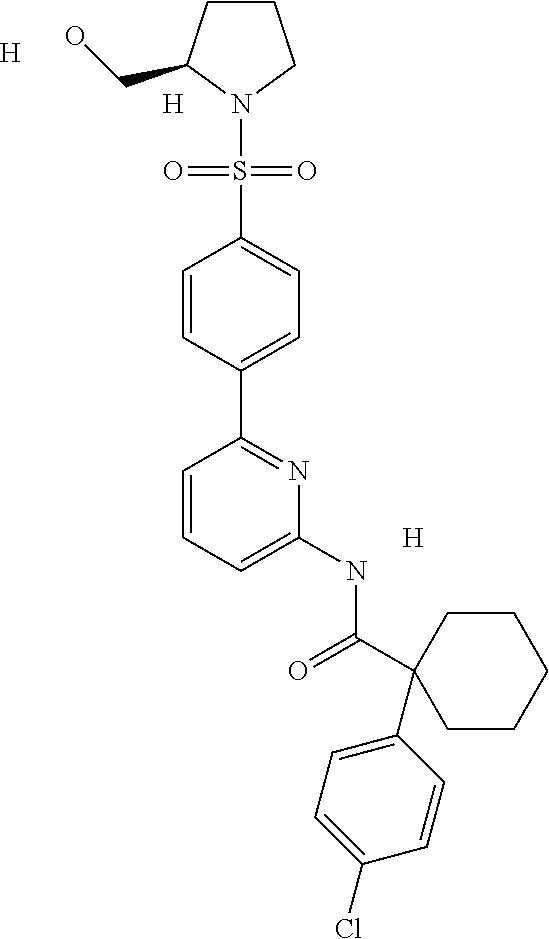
[H].[H].C1CCN(S(C2=CC=C(C3=NC(NC(C4(C5=CC=C(Cl)C=C5)CCCCC4)=O)=CC=C3)C=C2)(=O)=O)C1CO.[H]
